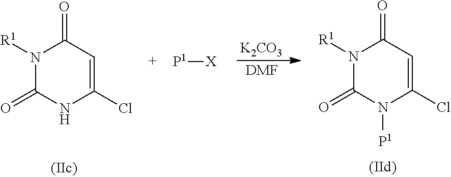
N1([R1])C(=O)NC(Cl)=CC1=O.N1([R1])C(=O)N([P1])C(Cl)=CC1=O.[P1][X].[K2CO3].[DMF]
